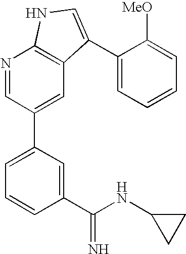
C1(C(NC2CC2)=N)=CC(C2=CC3=C(N=C2)NC=C3C2=CC=CC=C2[MeO])=CC=C1
